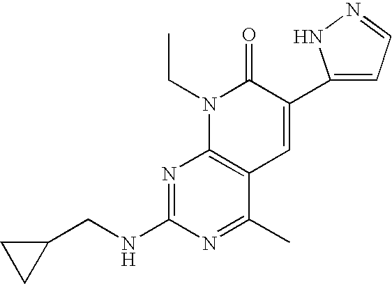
C(C1CC1)NC1=NC2=C(C(C)=N1)C=C(C1=CC=NN1)C(=O)N2CC
